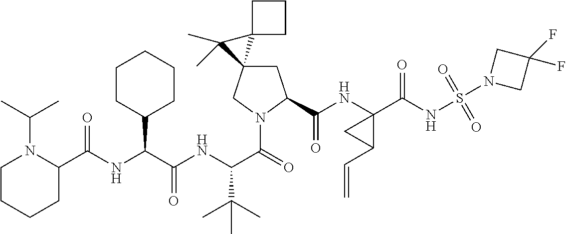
N(C(C(NC(C(=O)N1CC2(CC1C(=O)NC1(C(=O)NS(=O)(=O)N3CC(F)(F)C3)C(C=C)C1)C1(C2(C)C)CCC1)C(C)(C)C)=O)C1CCCCC1)C(C1N(C(C)C)CCCC1)=O
